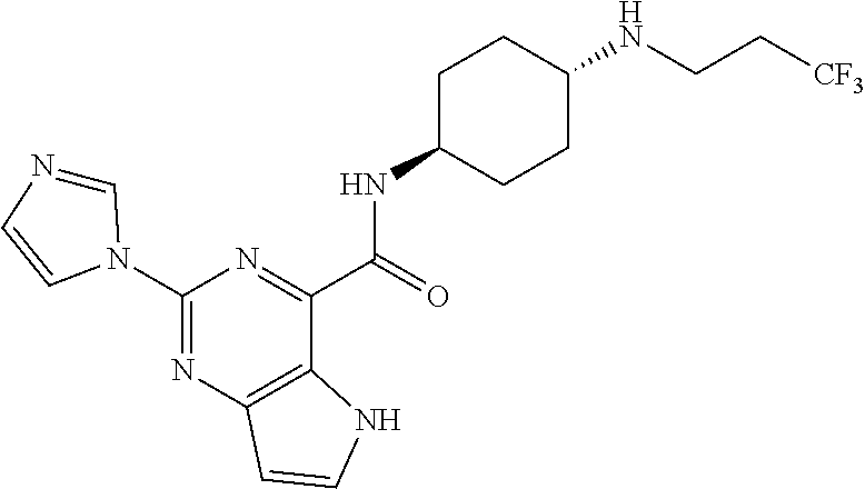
C1(N2C=NC=C2)=NC2=C(C(C(=O)NC3CCC(NCC[CF3])CC3)=N1)NC=C2
